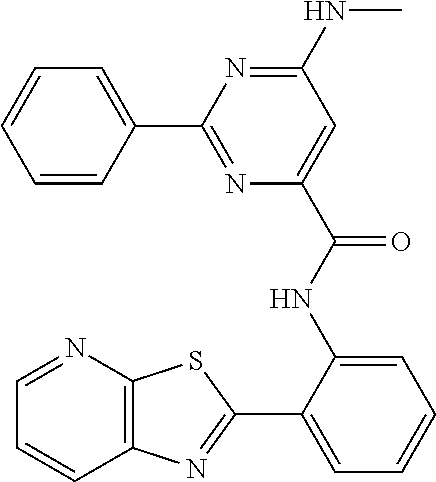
C12=C(N=CC=C1)SC(C1=CC=CC=C1NC(C1=CC(NC)=NC(C3=CC=CC=C3)=N1)=O)=N2
